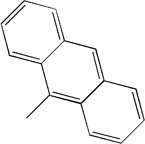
C1=C2C(=CC=C1)C=C1C(=C2C)C=CC=C1
